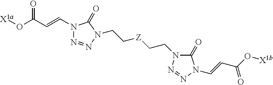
N1(C=CC(=O)O[X1a])N=NN(CC[Z]CCN2C(=O)N(C=CC(=O)O[X1b])N=N2)C1=O
